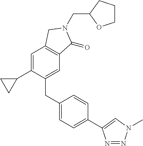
C(N1C(=O)C2=C(C=C(C3CC3)C(CC3=CC=C(C4=CN(C)N=N4)C=C3)=C2)C1)C1OCCC1
